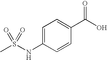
CS(NC1=CC=C(C(O)=O)C=C1)(=O)=O
